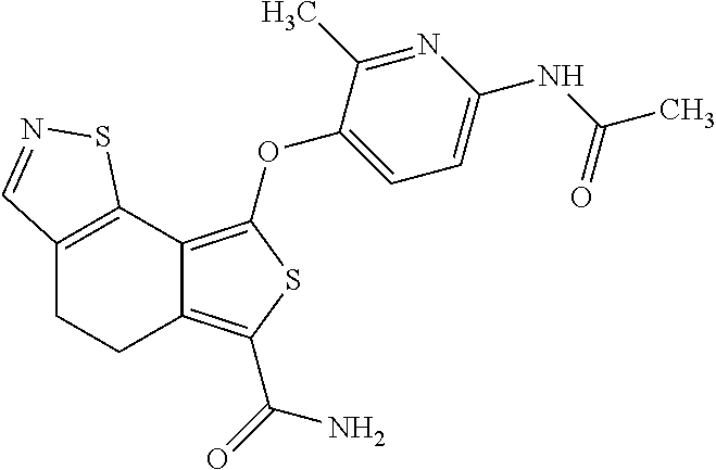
C12=C(C3=C(OC4=CC=C(NC(=O)C)N=C4C)SC(C(=O)N)=C3CC1)SN=C2
